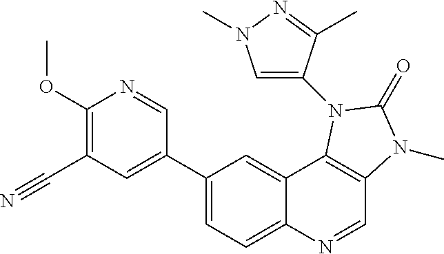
C1(OC)=C(C#N)C=C(C2=CC=C3C(=C2)C2=C(C=N3)N(C)C(=O)N2C2=CN(C)N=C2C)C=N1
